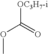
[OC3H7-i]C(OC)=O
